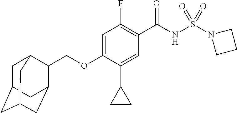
C1(F)=C(C(NS(N2CCC2)(=O)=O)=O)C=C(C2CC2)C(OCC2C3CC4CC(CC2C4)C3)=C1
